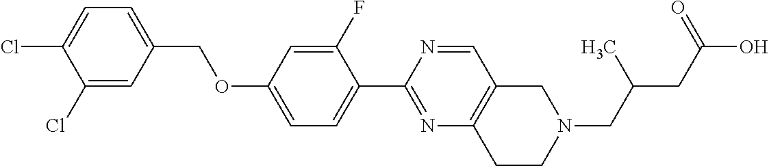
C1(Cl)=CC(COC2=CC=C(C3=NC4=C(C=N3)CN(CC(CC(O)=O)C)CC4)C(F)=C2)=CC=C1Cl
